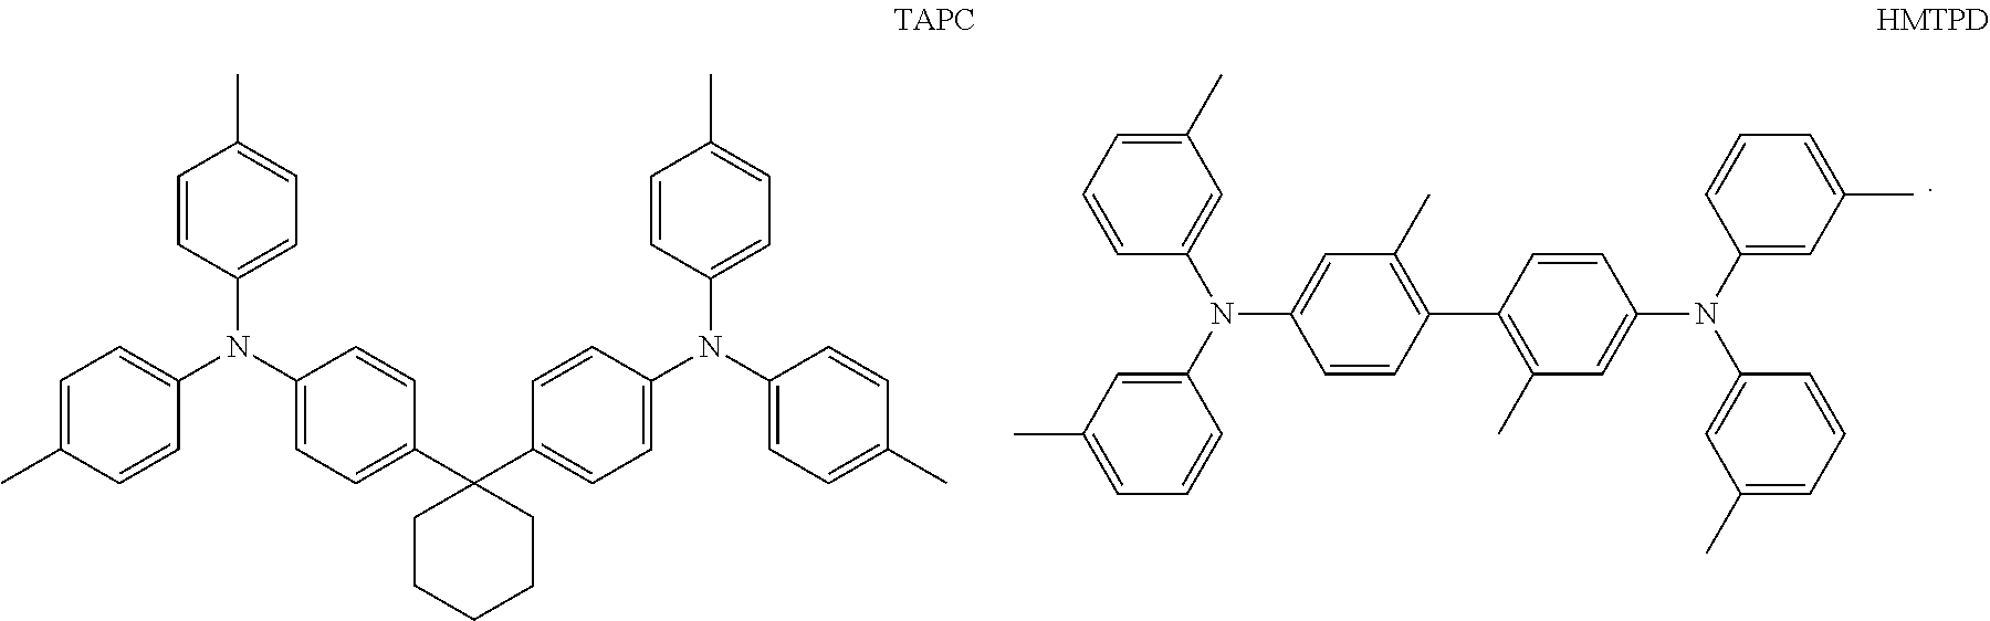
C1=CC(C2=C(C)C=C(N(C3=CC(C)=CC=C3)C3=CC(C)=CC=C3)C=C2)=C(C)C=C1N(C1=CC(C)=CC=C1)C1=CC(C)=CC=C1.C1=CC(N(C2=CC=C(C3(C4=CC=C(N(C5=CC=C(C)C=C5)C5=CC=C(C)C=C5)C=C4)CCCCC3)C=C2)C2=CC=C(C)C=C2)=CC=C1C
